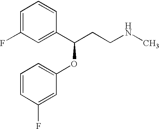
C1=C(F)C=C(C(CCNC)OC2=CC=CC(F)=C2)C=C1
